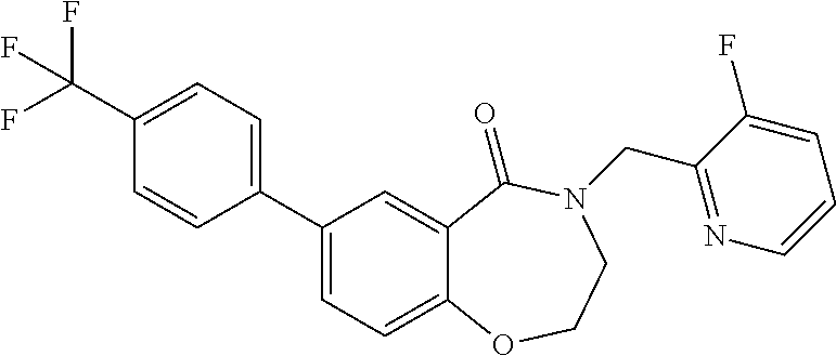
C1(C(F)(F)F)=CC=C(C2=CC=C3C(=C2)C(=O)N(CC2=NC=CC=C2F)CCO3)C=C1
